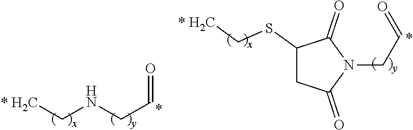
C([* H2C])NCC=O.C1(SC[* H2C])CC(=O)N(CC=O)C1=O
